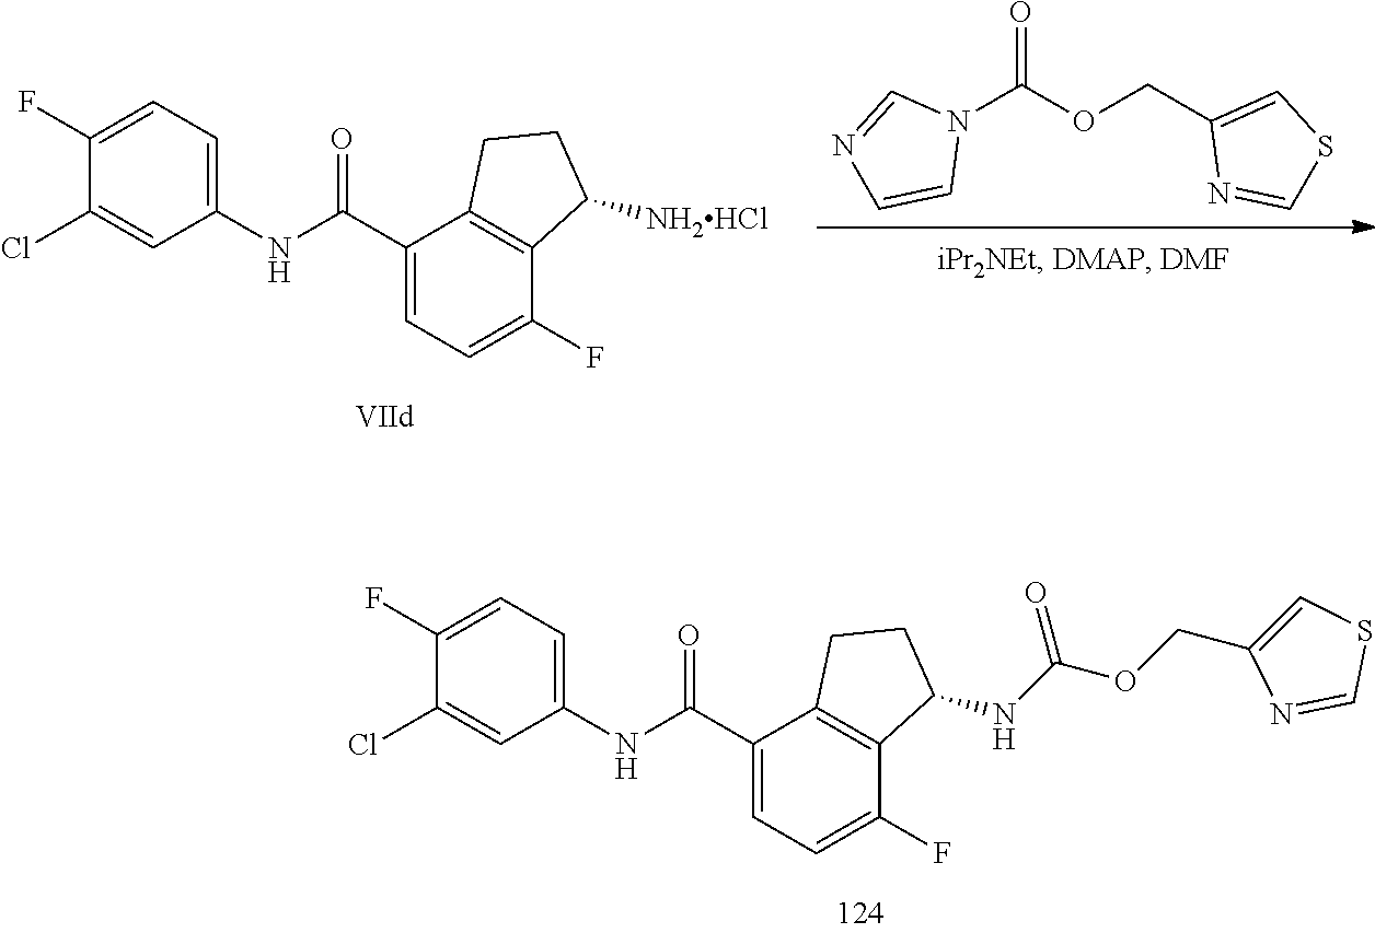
C1(Cl)=CC(NC(C2=CC=C(F)C3=C2CCC3NC(OCC2=CSC=N2)=O)=O)=CC=C1F.N1(C(OCC2=CSC=N2)=O)C=NC=C1.C1(Cl)=CC(NC(C2=CC=C(F)C3=C2CCC3[NH2HCl])=O)=CC=C1F
